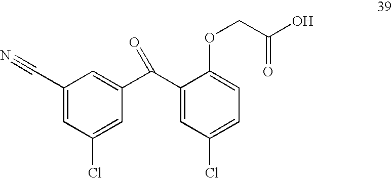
C1(C#N)=CC(Cl)=CC(C(C2=CC(Cl)=CC=C2OCC(O)=O)=O)=C1
